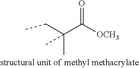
C(C([OCH3])=O)(CC)(C)C
